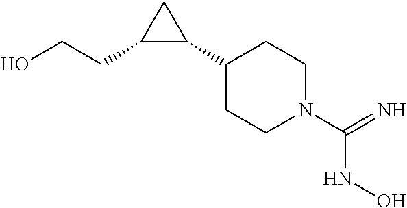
OCCC1C(C2CCN(C(=N)NO)CC2)C1
